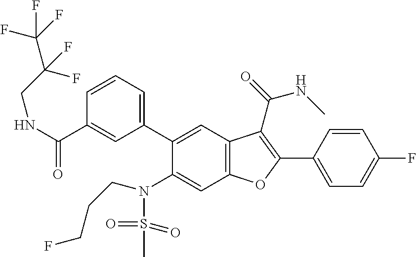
C1=CC=C(C2=CC3=C(C=C2N(S(C)(=O)=O)CCCF)OC(C2=CC=C(F)C=C2)=C3C(NC)=O)C=C1C(NCC(F)(C(F)(F)F)F)=O
